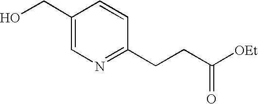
C1(CO)=CN=C(CCC([OEt])=O)C=C1
